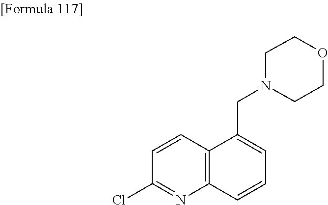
C12=C(C(CN3CCOCC3)=CC=C1)C=CC(Cl)=N2
